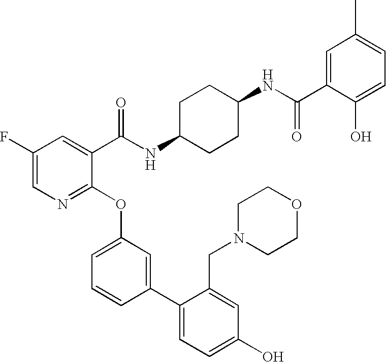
C1(F)=CN=C(OC2=CC=CC(C3=CC=C(O)C=C3CN3CCOCC3)=C2)C(C(NC2CCC(NC(=O)C3=CC(C)=CC=C3O)CC2)=O)=C1
